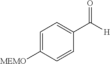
C1=C([MEMO])C=CC(C([H])=O)=C1
